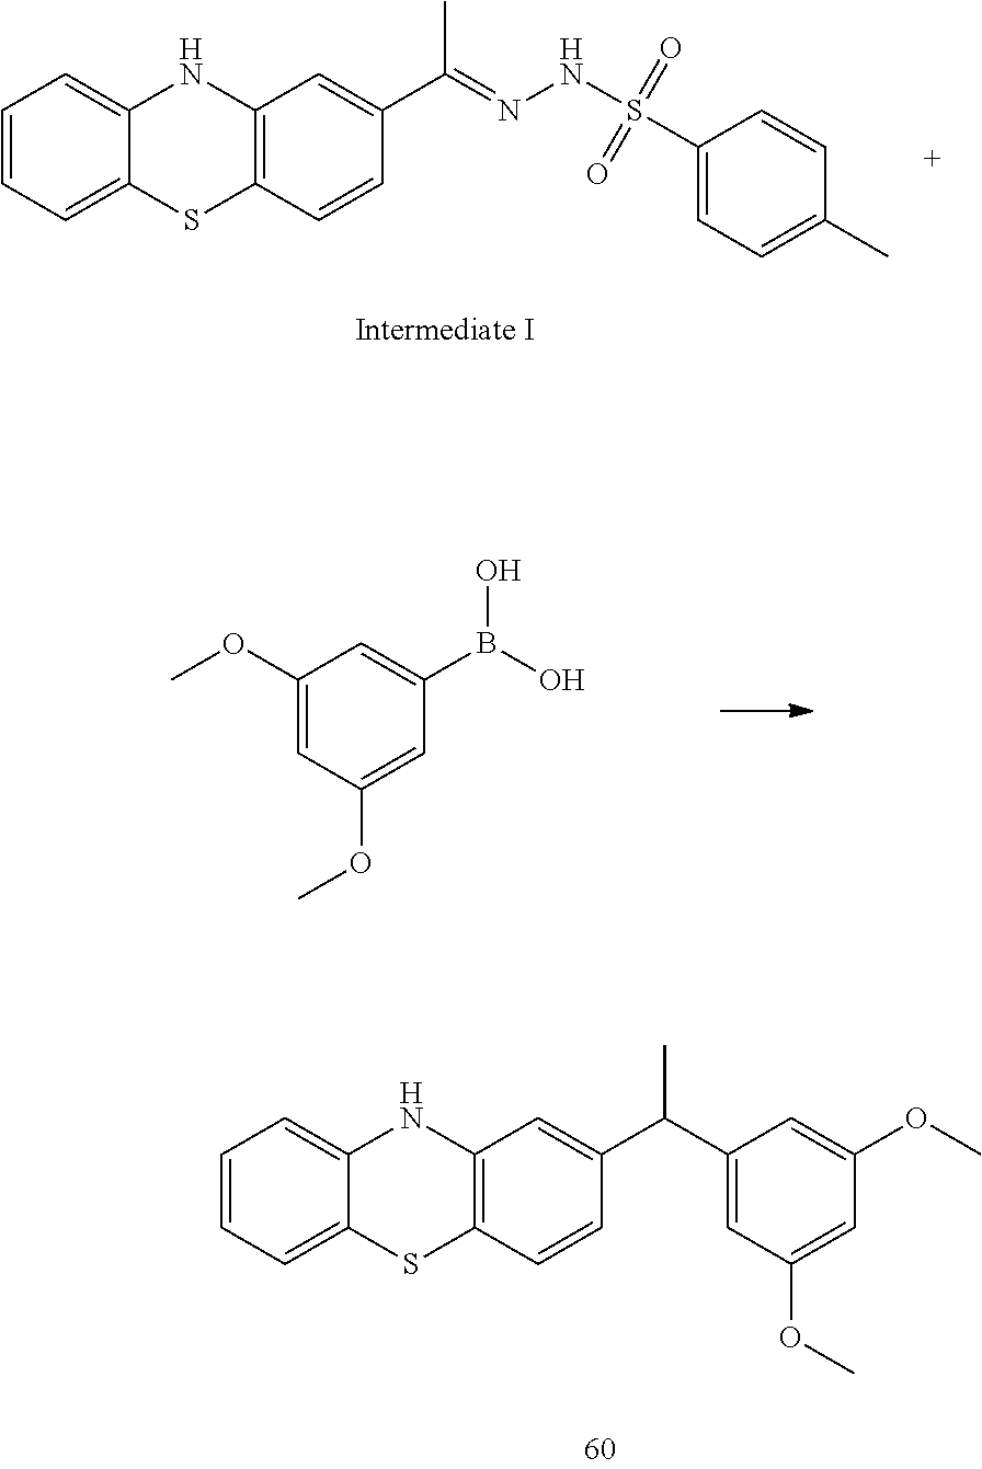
C1=CC=C2C(=C1)NC1=C(S2)C=CC(C(=NNS(=O)(=O)C2=CC=C(C)C=C2)C)=C1.C1(OC)=CC(OC)=CC(B(O)O)=C1.C1=CC=C2C(=C1)NC1=C(S2)C=CC(C(C2=CC(OC)=CC(OC)=C2)C)=C1
